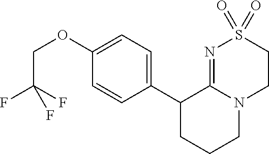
C1(OCC(F)(F)F)=CC=C(C2CCCN3C2=NS(=O)(=O)CC3)C=C1
